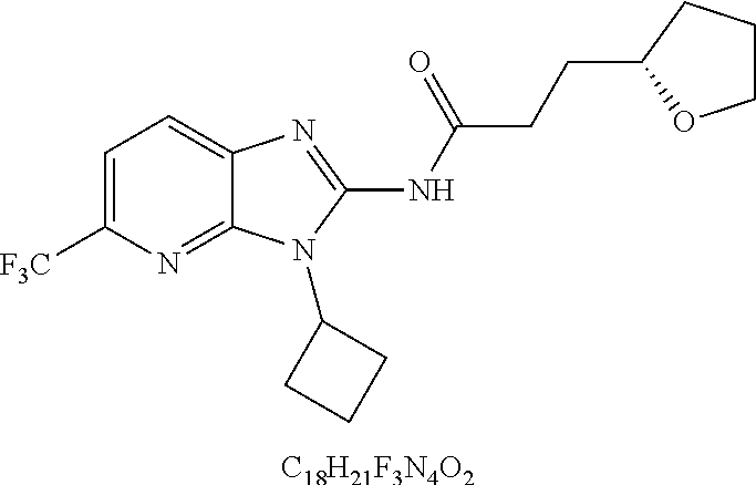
[C18H21F3N4O2].C1=C([F3C])N=C2C(=C1)N=C(NC(CCC1CCCO1)=O)N2C1CCC1
